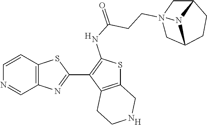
C12=C(C=CN=C1)SC(C1=C(NC(=O)CCN34CC5CCC(C3)N45)SC3=C1CCNC3)=N2.[H].[H]
